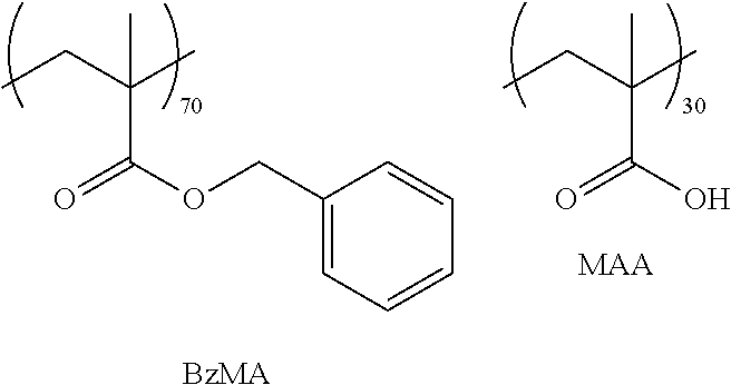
CCC(C)(C(OCC1=CC=CC=C1)=O)C.[BzMA].CCC(C)(C(O)=O)C.[MAA]
